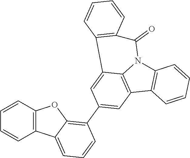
C12=C(C3=C4N1C(=O)C1=C(C4=CC(C4=C5C(=CC=C4)C4=C(O5)C=CC=C4)=C3)C=CC=C1)C=CC=C2
